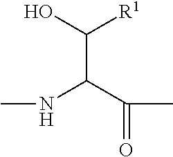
N(C(C(=O)C)C(O)[R1])C
